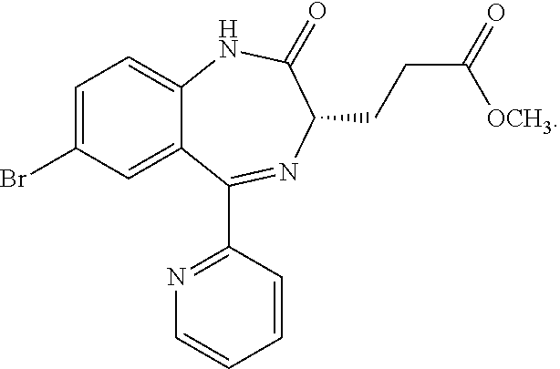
C1=C(Br)C=C2C(=C1)NC(=O)C(CCC(=O)[OCH3])N=C2C1=NC=CC=C1
